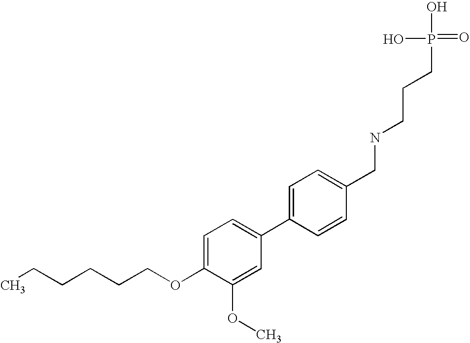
C1(C2=CC=C(OCCCCCC)C(OC)=C2)=CC=C(CNCCCP(=O)(O)O)C=C1
